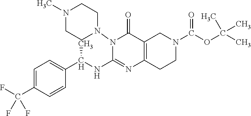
N1(N2CCN(C)CC2)C(=O)C2=C(N=C1NC(C1=CC=C(C(F)(F)F)C=C1)C)CCN(C(OC(C)(C)C)=O)C2
